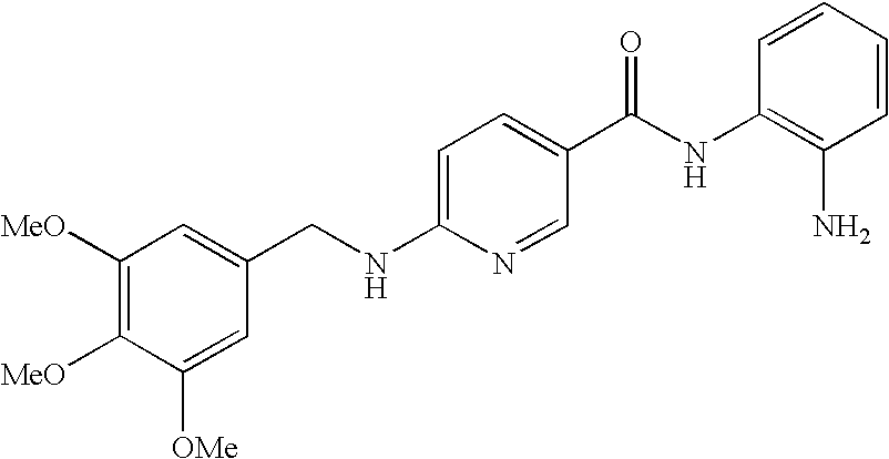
N(C1=CC=C(C(NC2=C(N)C=CC=C2)=O)C=N1)CC1=CC([MeO])=C([MeO])C([OMe])=C1
